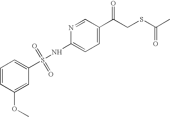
C1=C(C(CSC(C)=O)=O)C=NC(NS(C2=CC=CC(OC)=C2)(=O)=O)=C1
